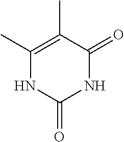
C1(C)=C(C)C(=O)NC(=O)N1
